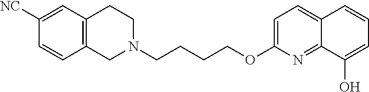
C1N(CCCCOC2=CC=C3C(=N2)C(O)=CC=C3)CCC2=C1C=CC([NC])=C2
